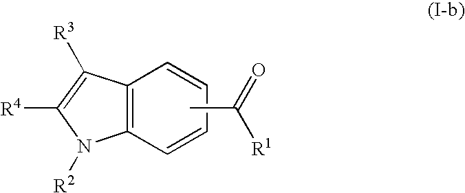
C12=C(C=CC=C1)N([R2])C([R4])=C2[R3].CC(=O)[R1]
